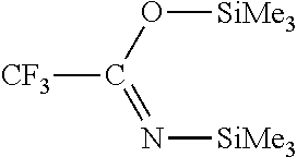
[CF3]C(O[SiMe3])=N[SiMe3]
